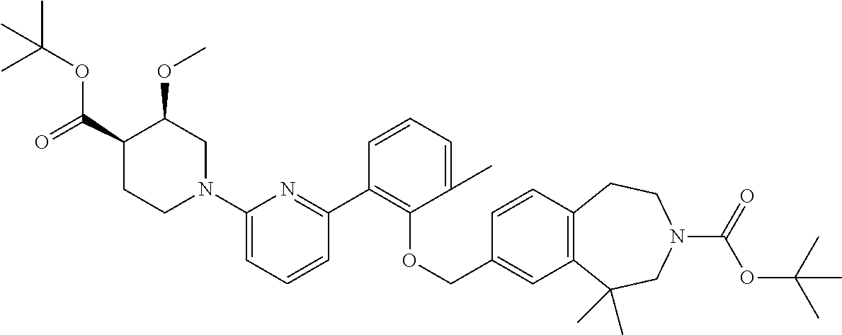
C1(C2=C(OCC3=CC4=C(C=C3)CCN(C(=O)OC(C)(C)C)CC4(C)C)C(C)=CC=C2)=NC(N2CC(OC)C(C(=O)OC(C)(C)C)CC2)=CC=C1
